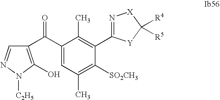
C1(C(C2=C(O)N([C2H5])N=C2)=O)=CC(C)=C([SO2CH3])C(C2=N[X]C([R4])([R5])[Y]2)=C1C
